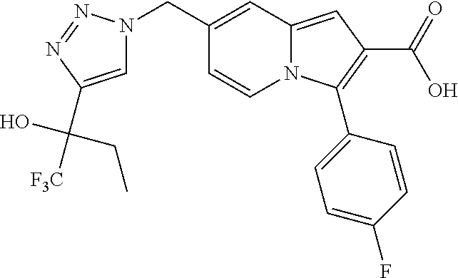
C1(CN2C=C(C(O)(CC)[F3C])N=N2)=CC2=CC(C(=O)O)=C(C3=CC=C(F)C=C3)N2C=C1
